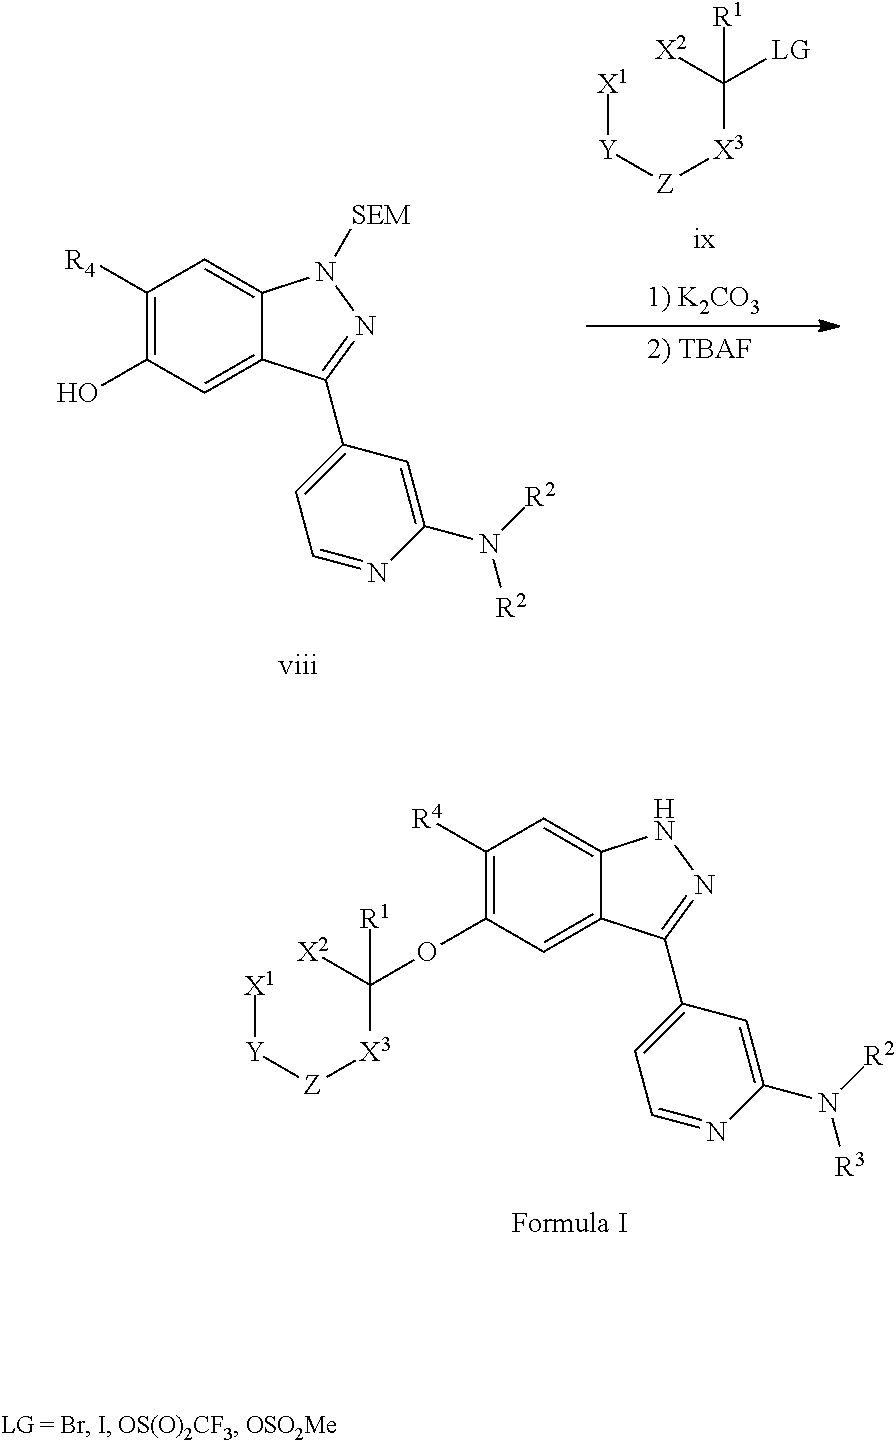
C1([R4])=C(OC([X2])([X3][Z][Y][X1])[R1])C=C2C(=C1)NN=C2C1=CC=NC(N([R2])[R3])=C1.[X1][Y][Z][X3]C([X2])([LG])[R1].C1([R4])=C(O)C=C2C(=C1)N([SEM])N=C2C1=CC=NC(N([R2])[R2])=C1
